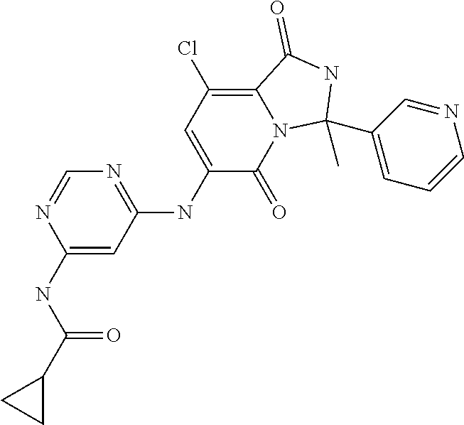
N1=C(NC2=CC(Cl)=C3N(C2=O)C(C)(C2=CC=CN=C2)NC3=O)C=C(NC(C2CC2)=O)N=C1
